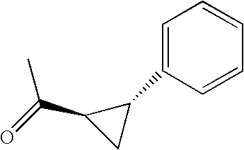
CC(=O)C1CC1C1=CC=CC=C1
